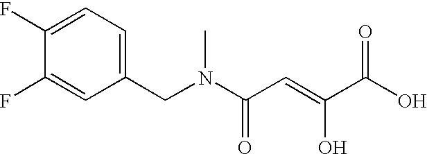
C1=C(F)C(F)=CC(CN(C(C=C(C(O)=O)O)=O)C)=C1
